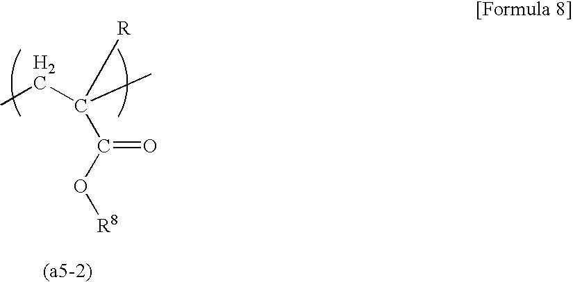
CCC(C)([R])C(O[R8])=O
